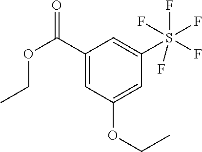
C1(C(OCC)=O)=CC(OCC)=CC(S(F)(F)(F)(F)F)=C1
